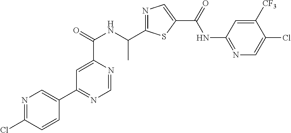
N1=C(C(NC(C2=CC(C3=CN=C(Cl)C=C3)=NC=N2)=O)C)SC(C(=O)NC2=NC=C(Cl)C([CF3])=C2)=C1
